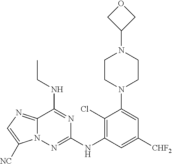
C1(NC2=NN3C(=NC=C3[NC])C(NCC)=N2)=C(Cl)C(N2CCN(C3COC3)CC2)=CC([CHF2])=C1
